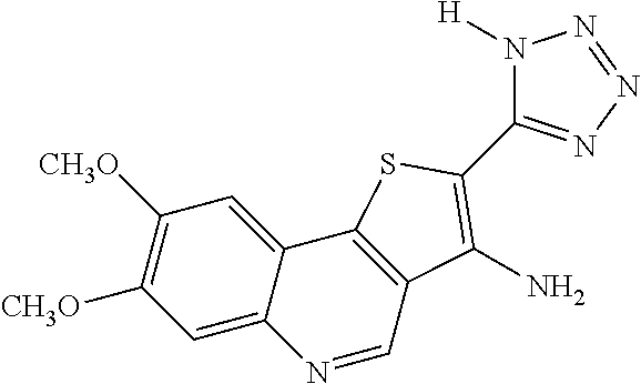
C1([CH3O])=C([CH3O])C=C2C(=C1)C1=C(C=N2)C(N)=C(C2=NN=NN2[H])S1
